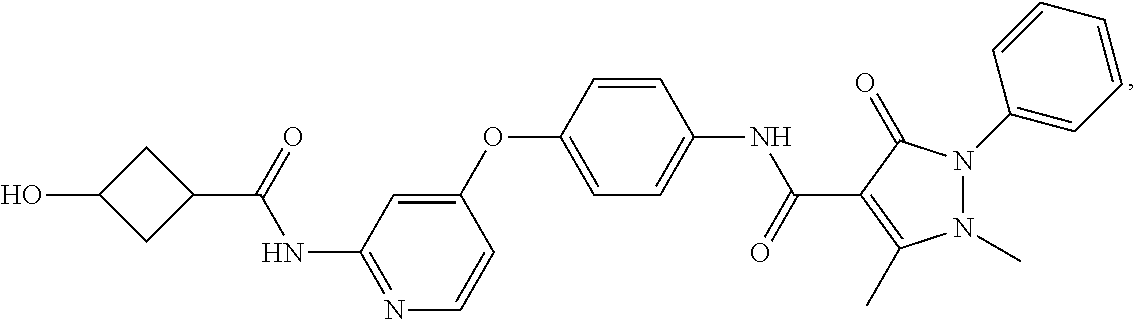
N1=C(NC(C2CC(O)C2)=O)C=C(OC2=CC=C(NC(=O)C3=C(C)N(C)N(C4=CC=CC=C4)C3=O)C=C2)C=C1
